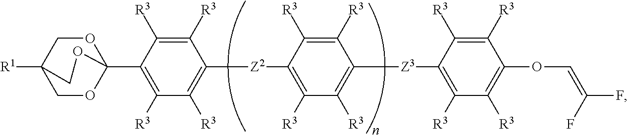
C1OC2(C3=C([R3])C([R3])=C([Z2]C4=C([R3])C([R3])=C([Z3]C5=C([R3])C([R3])=C(OC=C(F)F)C([R3])=C5[R3])C([R3])=C4[R3])C([R3])=C3[R3])OCC1([R1])CO2
